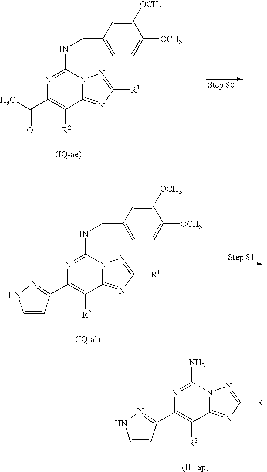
NC1=NC(C2=NNC=C2)=C([R2])C2=NC([R1])=NN12.[(IH-ap)].N(C1=NC(C(C)=O)=C([R2])C2=NC([R1])=NN12)CC1=CC=C([OCH3])C([OCH3])=C1.[(IQ-ae)].N(C1=NC(C2=NNC=C2)=C([R2])C2=NC([R1])=NN12)CC1=CC=C([OCH3])C([OCH3])=C1.[(IQ-al)]
